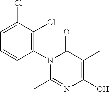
C1(N2C(C)=NC(O)=C(C)C2=O)=C(Cl)C(Cl)=CC=C1
